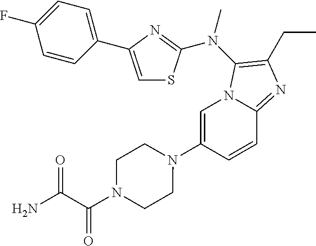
C1=C(N2CCN(C(C(N)=O)=O)CC2)C=CC2=NC(CC)=C(N(C)C3=NC(C4=CC=C(F)C=C4)=CS3)N12
